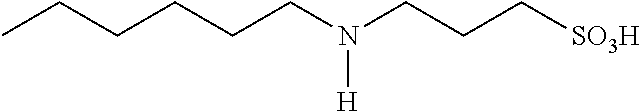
C(CN(CCC[SO3H])[H])CCCC
